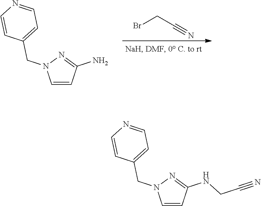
BrCC#N.C1=CC(N)=NN1CC1=CC=NC=C1.C1=CC(NCC#N)=NN1CC1=CC=NC=C1
